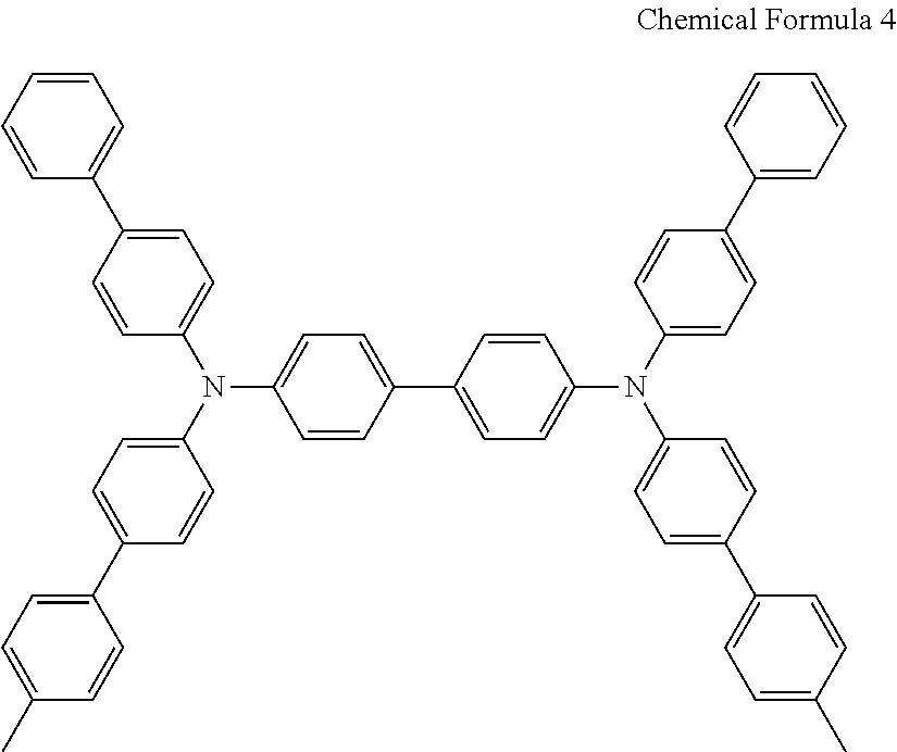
C1=CC=C(C2=CC=C(N(C3=CC=C(C4=CC=C(C)C=C4)C=C3)C3=CC=C(C4=CC=C(N(C5=CC=C(C6=CC=CC=C6)C=C5)C5=CC=C(C6=CC=C(C)C=C6)C=C5)C=C4)C=C3)C=C2)C=C1
